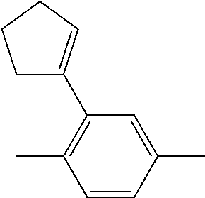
C1=CC(C)=CC(C2=CCCC2)=C1C
